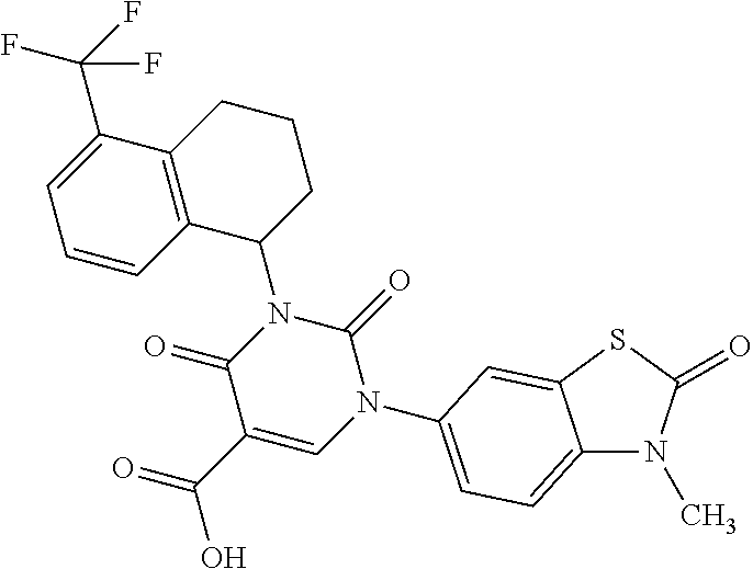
C12=CC=C(N3C(=O)N(C4CCCC5=C4C=CC=C5C(F)(F)F)C(=O)C(C(O)=O)=C3)C=C1SC(=O)N2C
